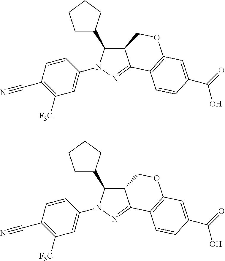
C1=CC(C#N)=C([F3C])C=C1N1C(C2CCCC2)C2C(=N1)C1=C(OC2)C=C(C(=O)O)C=C1.C1=CC(C#N)=C([F3C])C=C1N1C(C2CCCC2)C2C(=N1)C1=C(OC2)C=C(C(=O)O)C=C1
